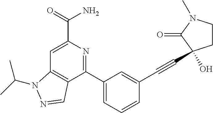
C1=C(C(=O)N)N=C(C2=CC=CC(C#CC3(O)CCN(C)C3=O)=C2)C2=C1N(C(C)C)N=C2
